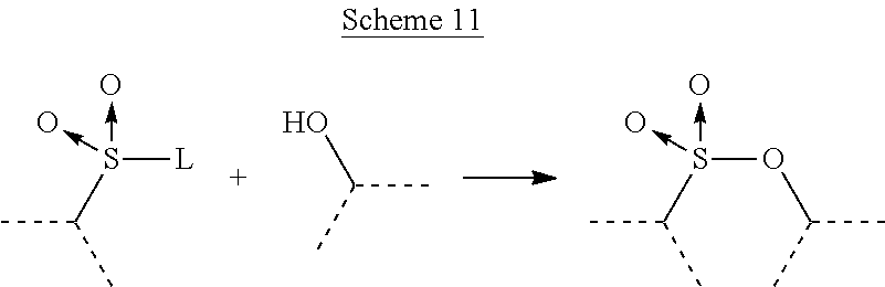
S(C(C)C)([L])(->O)->O.OC(C)C.S(C(C)C)(OC(C)C)(->O)->O
